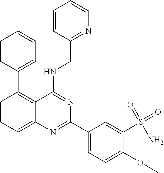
C1=CC=C2C(=C1C1=CC=CC=C1)C(NCC1=NC=CC=C1)=NC(C1=CC=C(OC)C(S(=O)(=O)N)=C1)=N2
